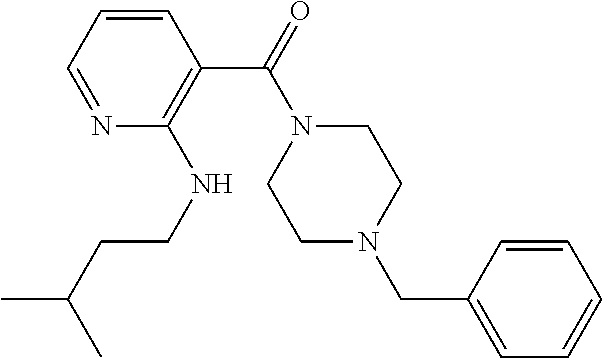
N1=CC=CC(C(N2CCN(CC3=CC=CC=C3)CC2)=O)=C1NCCC(C)C
